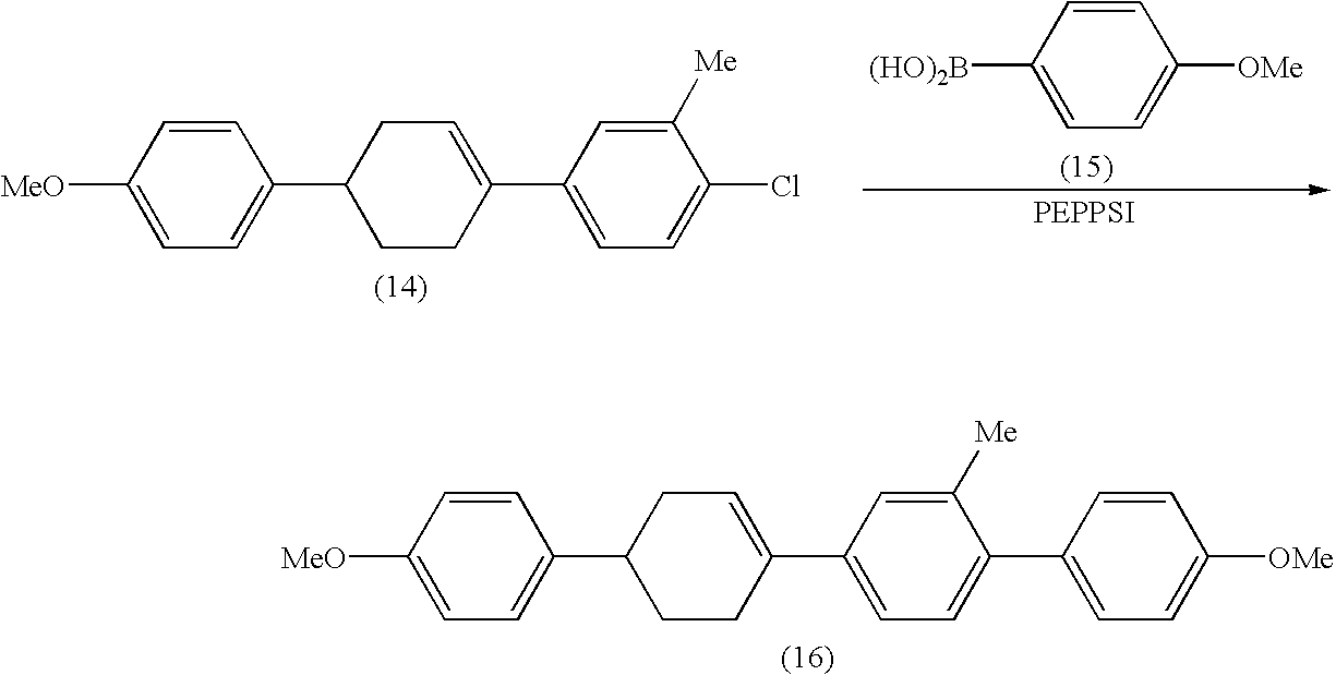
C1=C([MeO])C=CC(C2CCC(C3=CC=C(Cl)C([Me])=C3)=CC2)=C1.C1=C([(HO)2B])C=CC([OMe])=C1.C1=C([MeO])C=CC(C2CCC(C3=CC=C(C4=CC=C([OMe])C=C4)C([Me])=C3)=CC2)=C1
